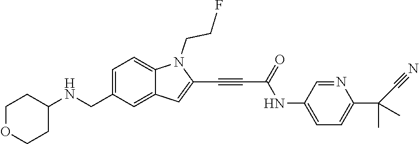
C1OCCC(NCC2=CC=C3C(=C2)C=C(C#CC(NC2=CC=C(C(C)(C)C#N)N=C2)=O)N3CCF)C1
